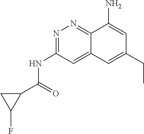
C1C(F)C1C(=O)NC1=NN=C2C(=C1)C=C(CC)C=C2N
